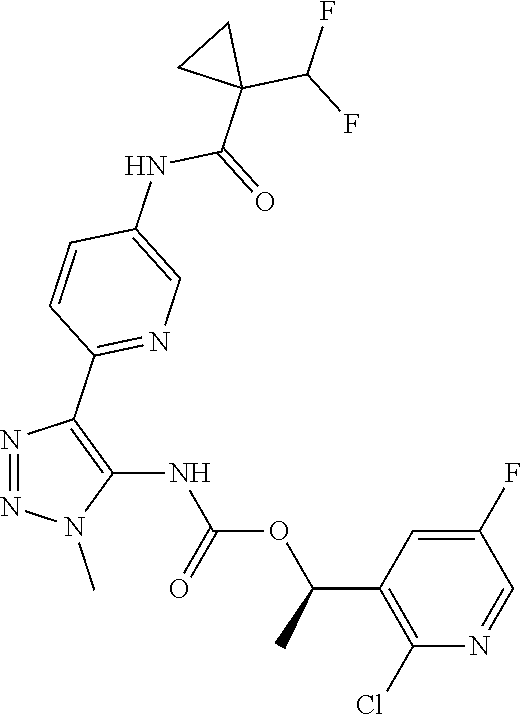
N1=NN(C)C(NC(OC(C2=C(Cl)N=CC(F)=C2)C)=O)=C1C1=NC=C(NC(C2(C(F)F)CC2)=O)C=C1
